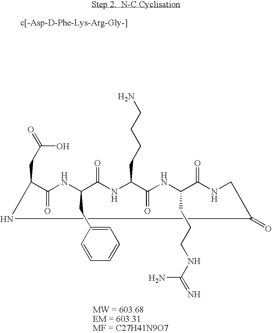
C1(=O)NC(CC(=O)O)C(=O)NC(CC2=CC=CC=C2)C(=O)NC(CCCCN)C(=O)NC(CCCNC(=N)N)C(=O)NC1
